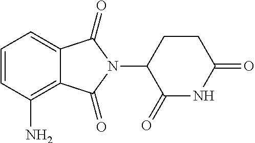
C1=CC(N)=C2C(=C1)C(=O)N(C1C(=O)NC(=O)CC1)C2=O
